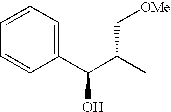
C1(C(C(C)C[OMe])O)=CC=CC=C1
